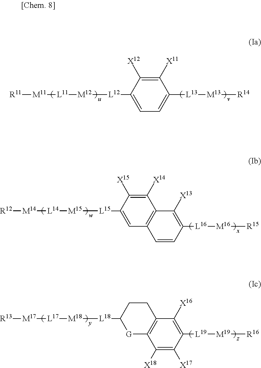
[R11][M11][L11][M12][L12]C1=CC=C([L13][M13][R14])C([X11])=C1[X12].[R13][M17][L17][M18][L18]C1CCC2=C(C([X18])=C([X17])C([L19][M19][R16])=C2[X16])[G]1.[R12][M14][L14][M15][L15]C1=CC2=C(C([X13])=C([L16][M16][R15])C=C2)C([X14])=C1[X15]
